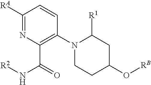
C1([RA])=NC(C(=O)N[R2])=C(N2CCC(O[RB])CC2[R1])C=C1
